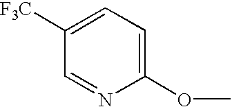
C1([F3C])=CC=C(OC)N=C1
